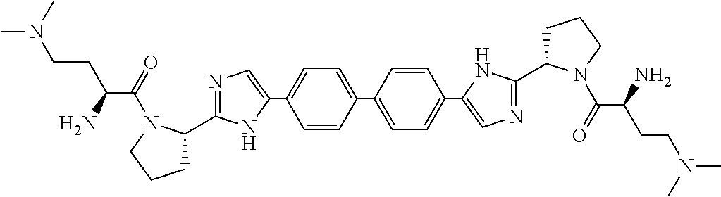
C1=C(C2=CC=C(C3=CN=C(C4CCCN4C(=O)C(CCN(C)C)N)N3)C=C2)C=CC(C2=CN=C(C3CCCN3C(=O)C(N)CCN(C)C)N2)=C1
